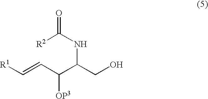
[R1]C=CC(C(CO)NC(=O)[R2])[OP3]
